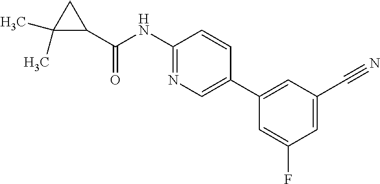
C1(C(=O)NC2=NC=C(C3=CC(C#N)=CC(F)=C3)C=C2)CC1(C)C
